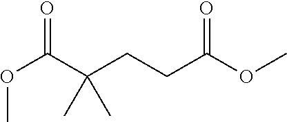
O(C(C(CCC(OC)=O)(C)C)=O)C
